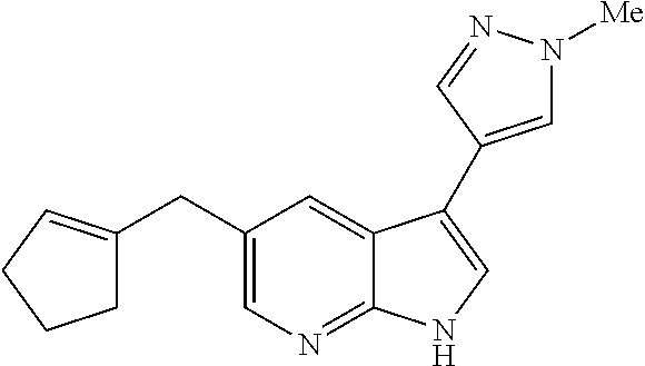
C1=C(CC2=CCCC2)C=C2C(=N1)NC=C2C1=CN([Me])N=C1
